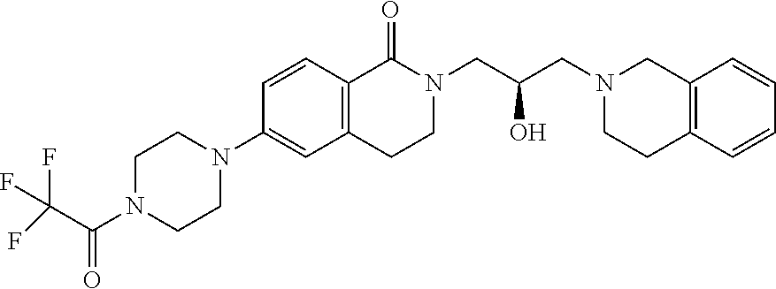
C1N(C(C(F)(F)F)=O)CCN(C2=CC3=C(C=C2)C(=O)N(CC(O)CN2CCC4=C(C2)C=CC=C4)CC3)C1
